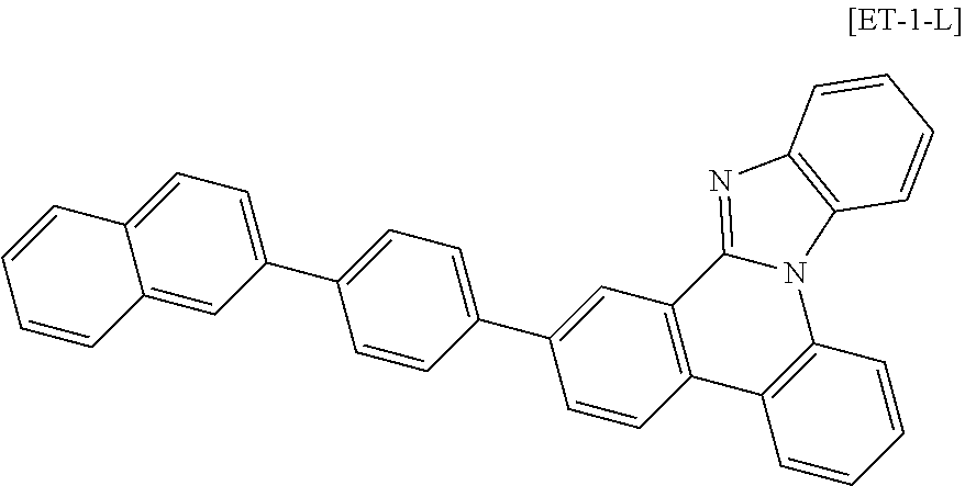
C12=CC=C(C3=CC=C(C4=CC5=C(C=C4)C4=C(N6C5=NC5=C6C=CC=C5)C=CC=C4)C=C3)C=C1C=CC=C2
